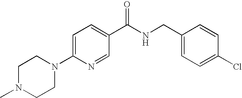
C1=C(N2CCN(C)CC2)N=CC(C(NCC2=CC=C(Cl)C=C2)=O)=C1
